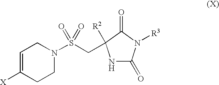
C1=C([X])CCN(S(CC2([R2])NC(=O)N([R3])C2=O)(=O)=O)C1
